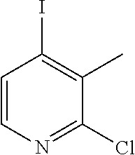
C1=CN=C(Cl)C(C)=C1I
